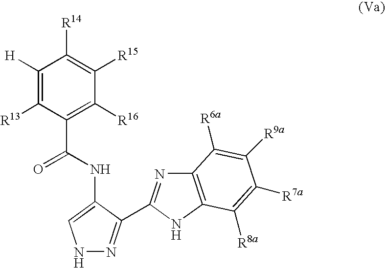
N1N=C(C2=NC3=C(N2)C([R8a])=C([R7a])C([R9a])=C3[R6a])C(NC(C2=C([R16])C([R15])=C([R14])C([H])=C2[R13])=O)=C1
